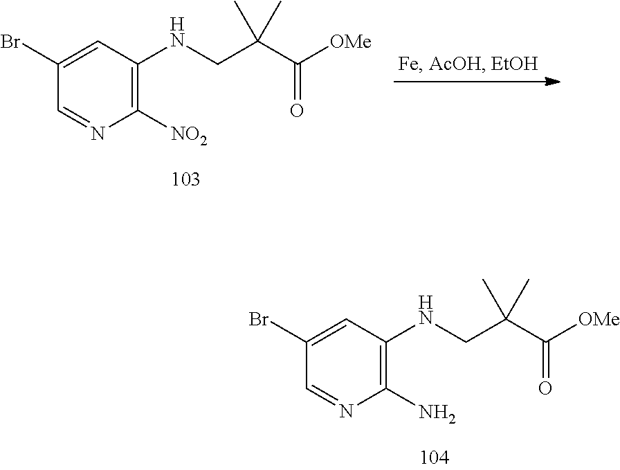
C1(Br)=CC(NCC(C([OMe])=O)(C)C)=C(N)N=C1.C1(Br)=CC(NCC(C([OMe])=O)(C)C)=C([NO2])N=C1
